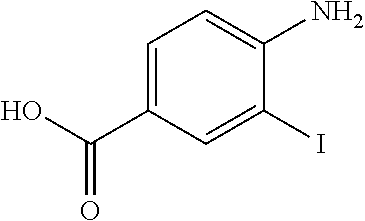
C1=C(C(O)=O)C=C(I)C(N)=C1
